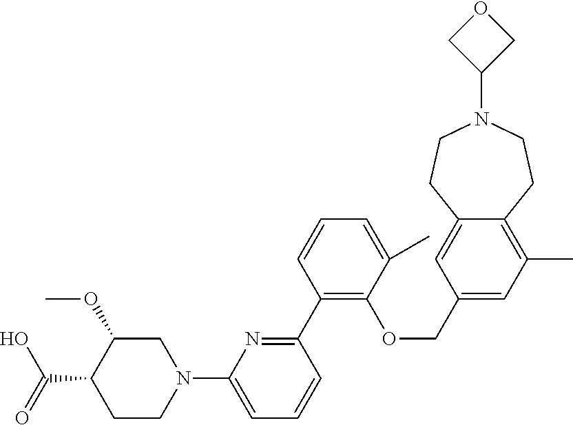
C1(C2=NC(N3CC(OC)C(C(O)=O)CC3)=CC=C2)=C(OCC2=CC(C)=C3C(=C2)CCN(C2COC2)CC3)C(C)=CC=C1
